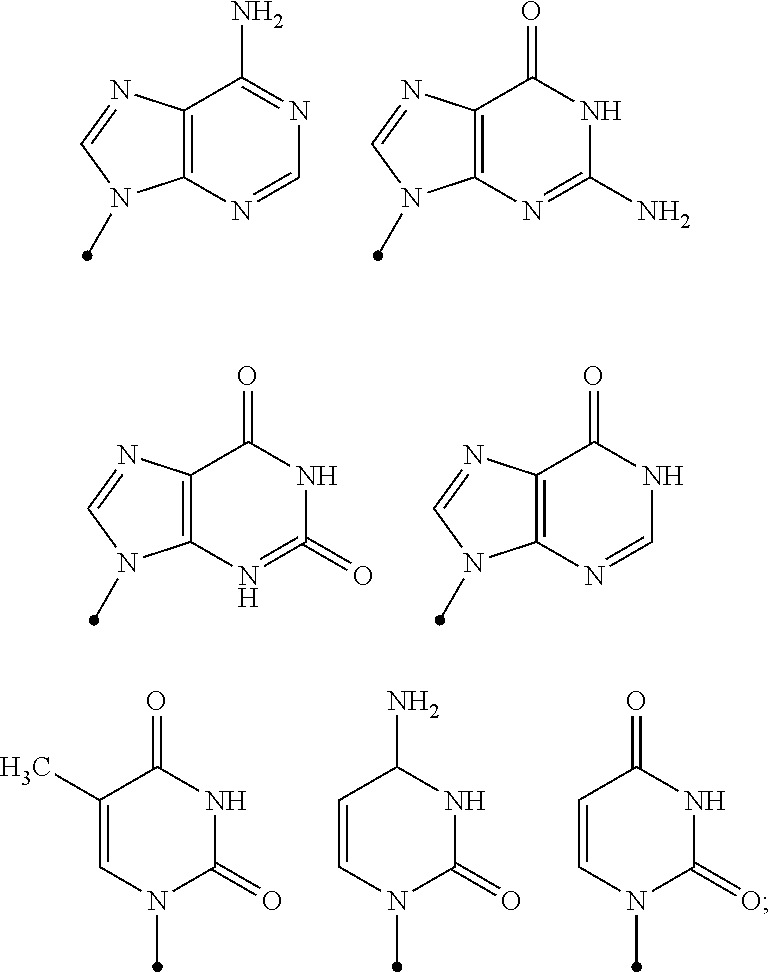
C12=C(N=CN=C1N)N(C)C=N2.C12=C(N=C(N)NC1=O)N(C)C=N2.C12=C(N=C(=O)NC1=O)N(C)C=N2.C12=C(N=CNC1=O)N(C)C=N2.C1(C)=CN(C)C(=O)NC1=O.C1=CN(C)C(=O)NC1N.C1=CN(C)C(=O)NC1=O
